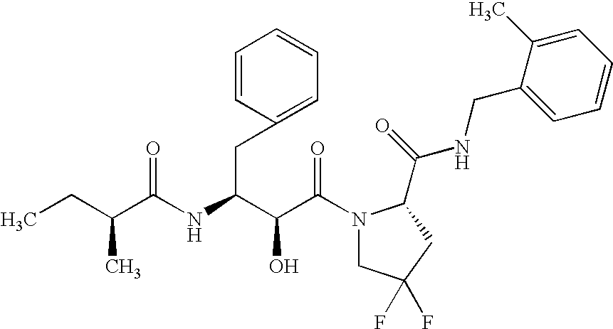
C(C(N1CC(F)(F)CC1C(NCC1=CC=CC=C1C)=O)=O)(O)C(CC1=CC=CC=C1)NC(C(CC)C)=O
